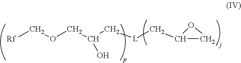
[Rf]COCC(C[L]CC1CO1)O
